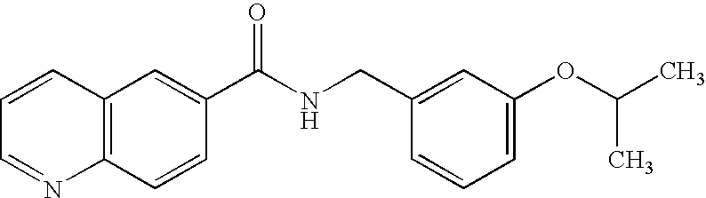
C1=CC=NC2=C1C=C(C(NCC1=CC(OC(C)C)=CC=C1)=O)C=C2
